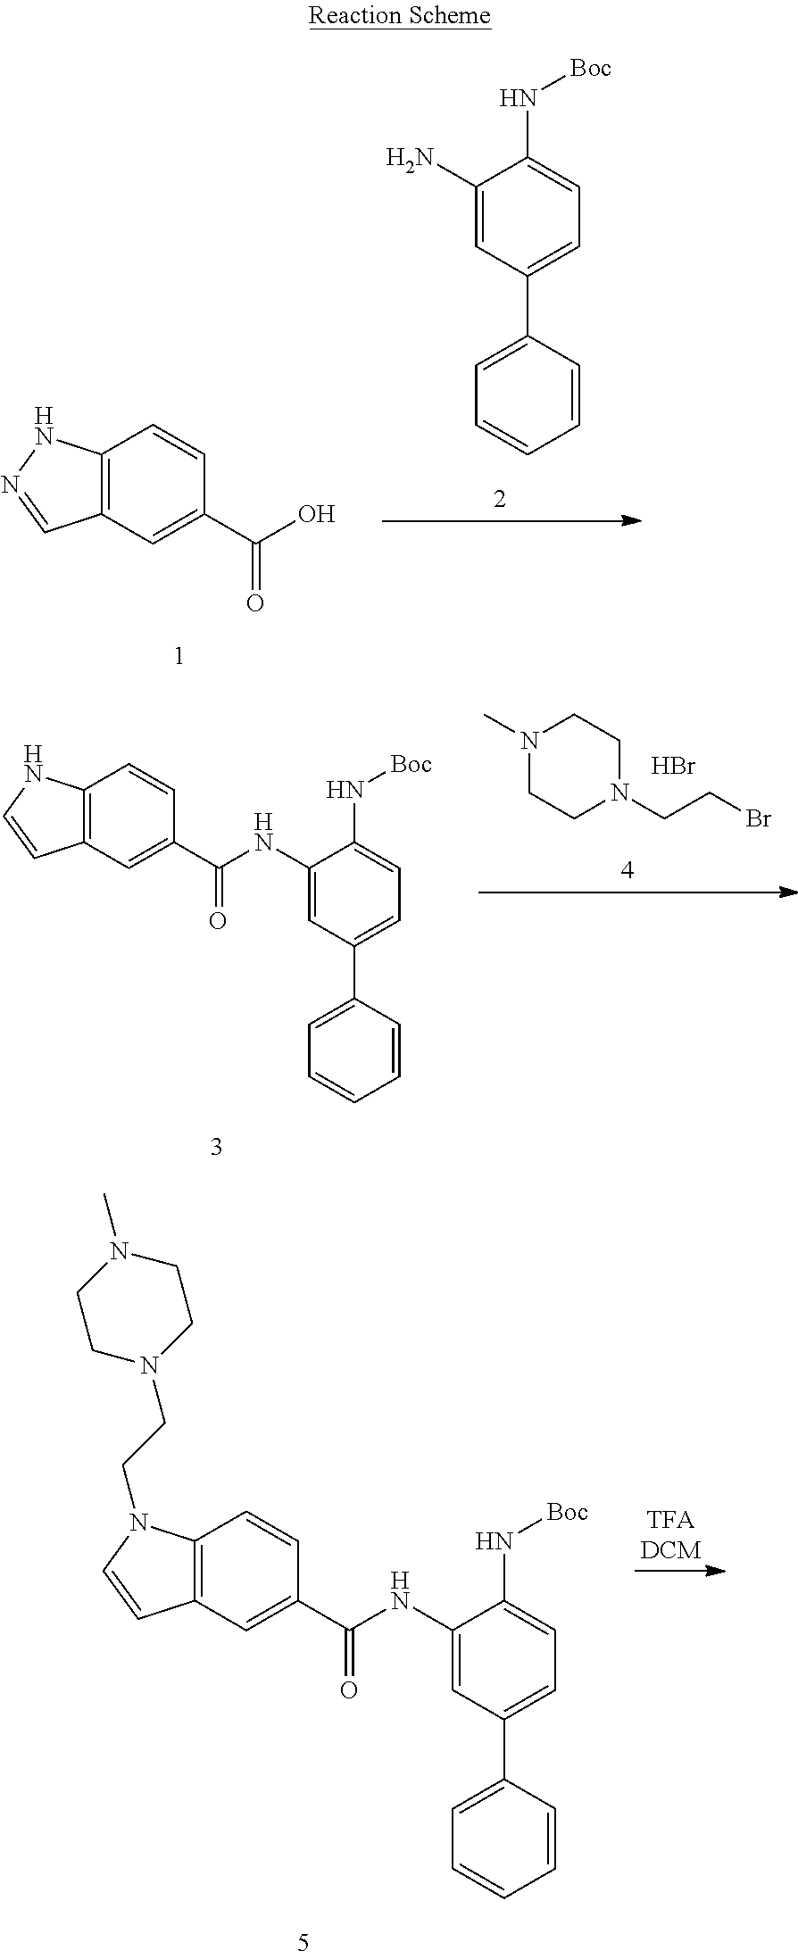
C12=C(C=C(C(O)=O)C=C1)C=NN2.C1(C2=CC=C(N[Boc])C(N)=C2)=CC=CC=C1.N1(C)CCN(CCBr)CC1.Br.C12=C(C=C(C(NC3=CC(C4=CC=CC=C4)=CC=C3N[Boc])=O)C=C1)C=CN2.C12=C(C=C(C(NC3=CC(C4=CC=CC=C4)=CC=C3N[Boc])=O)C=C1)C=CN2CCN1CCN(C)CC1
